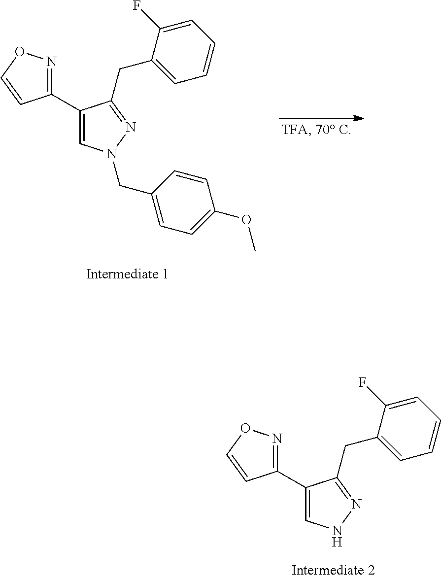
C1(C2=CN(CC3=CC=C(OC)C=C3)N=C2CC2=CC=CC=C2F)=NOC=C1.C1(C2=CNN=C2CC2=CC=CC=C2F)=NOC=C1
